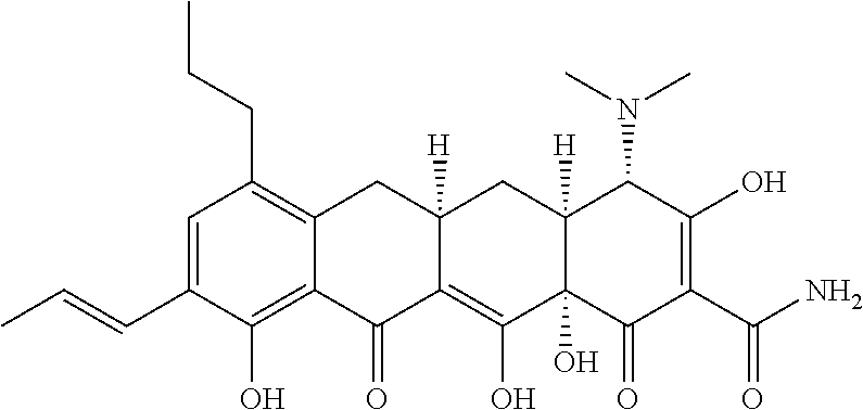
C1=C(C=CC)C(O)=C2C(=C1CCC)CC1([H])C(=C(O)C3(O)C([H])(C1)C(N(C)C)C(O)=C(C(N)=O)C3=O)C2=O
